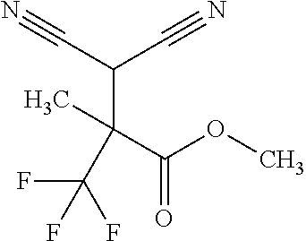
FC(F)(F)C(C(OC)=O)(C(C#N)C#N)C
